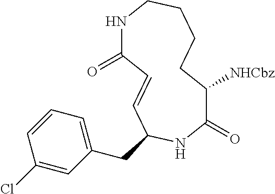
N1C(=O)C=CC(CC2=CC=CC(Cl)=C2)NC(=O)C([NHCbz])CCCC1
